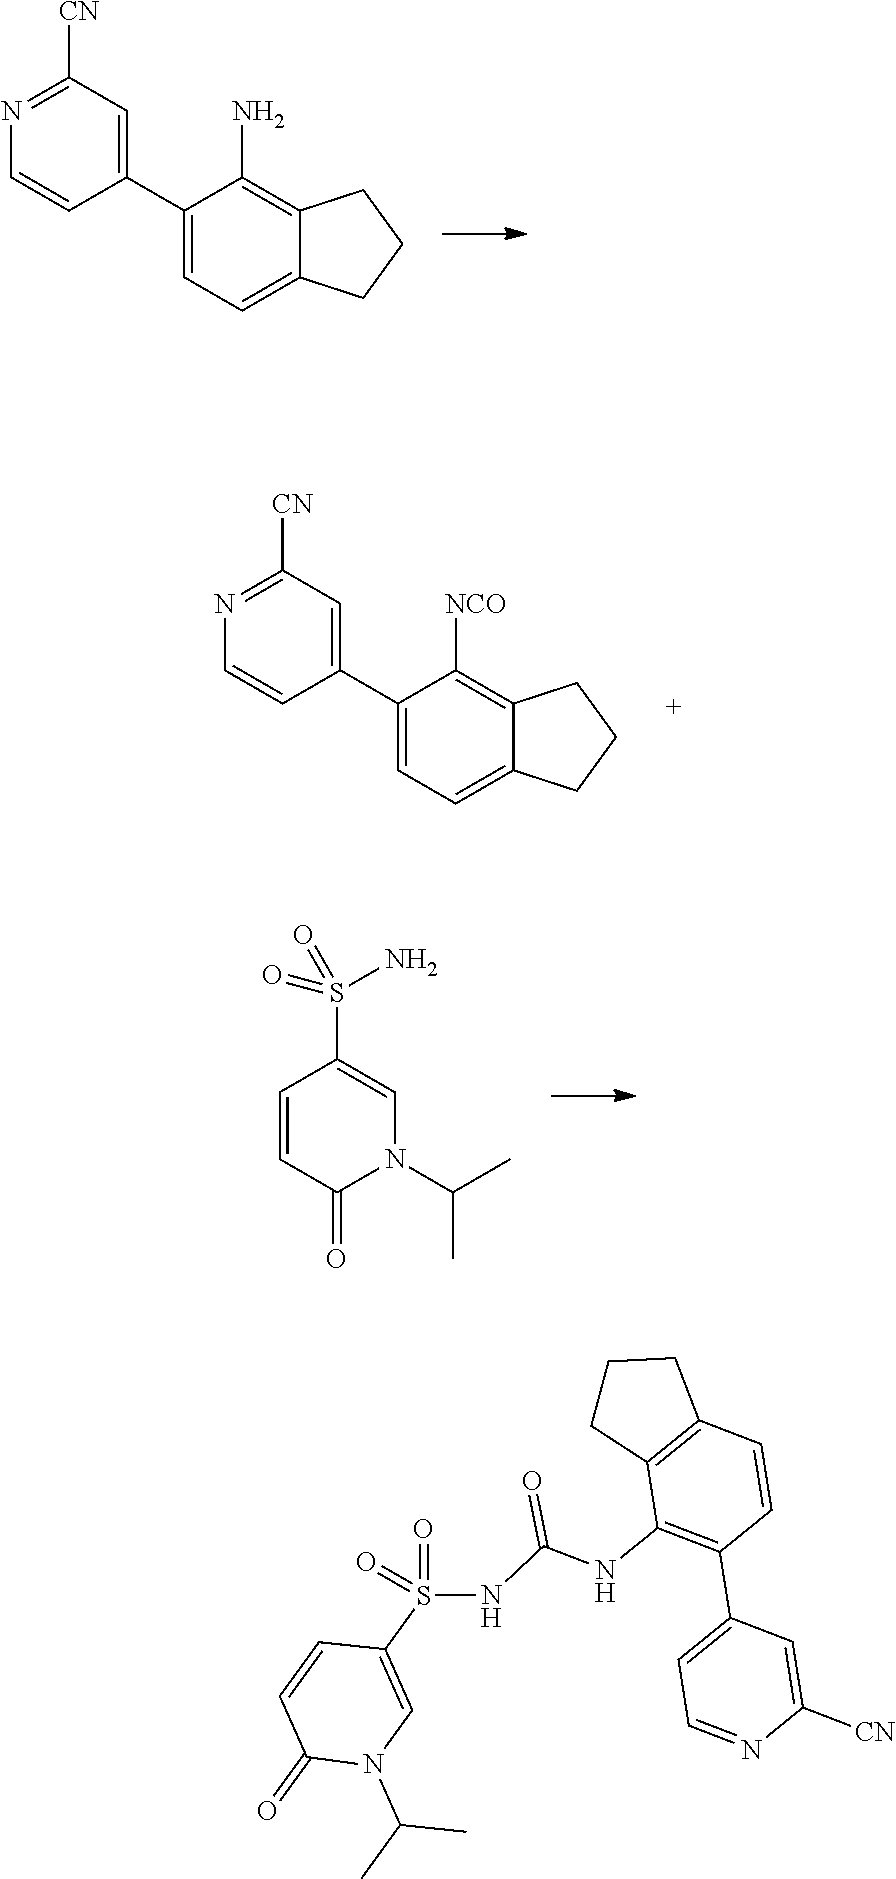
C1(C2=CC([CN])=NC=C2)=CC=C2C(=C1N)CCC2.C1(C2=CC([CN])=NC=C2)=CC=C2C(=C1[NCO])CCC2.C1=CC(=O)N(C(C)C)C=C1S(=O)(N)=O.C1=CC(C2=CC=NC([CN])=C2)=C(NC(=O)NS(=O)(=O)C2=CN(C(C)C)C(=O)C=C2)C2=C1CCC2
